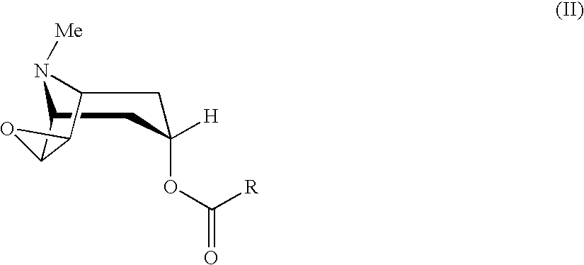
N1([Me])C2CC([H])(OC([R])=O)CC1C1C2O1
